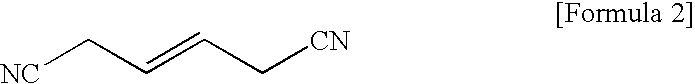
[NC]CC=CC[CN]
